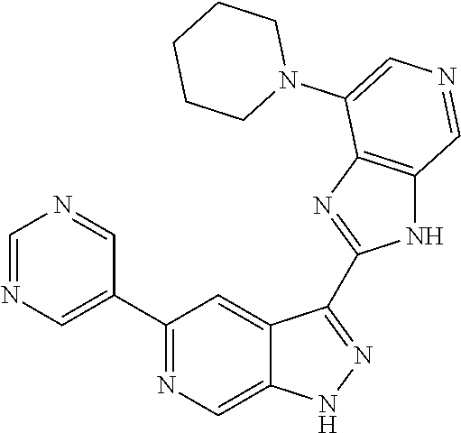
C1(C2=CN=CN=C2)=NC=C2C(=C1)C(C1=NC3=C(N1)C=NC=C3N1CCCCC1)=NN2
